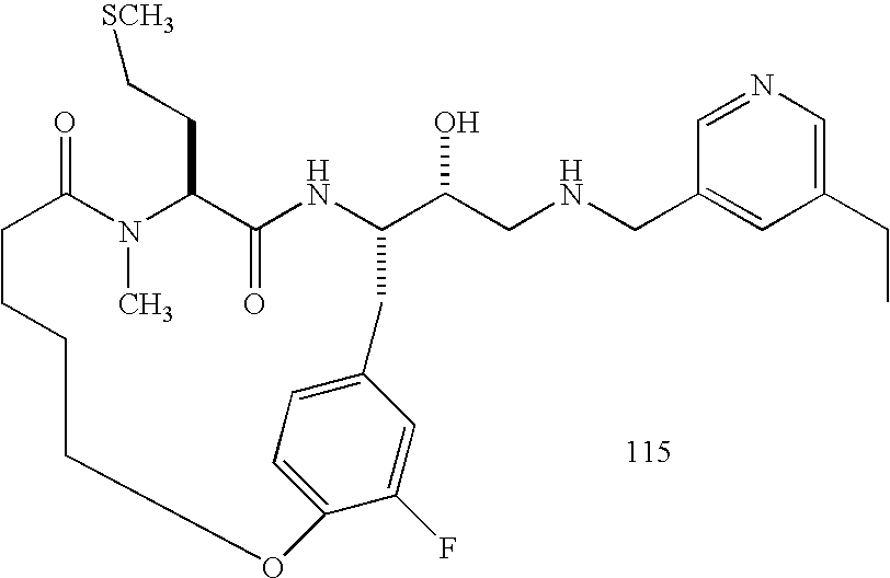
C1=NC=C(CC)C=C1CNCC(O)C1NC(=O)C(CC[SCH3])N(C)C(=O)CCCCOC2=CC=C(C=C2F)C1
